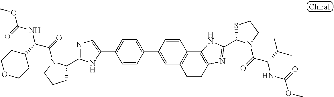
C1(C2=CC=C(C3=CC4=C(C=C3)C3=C(C=C4)N=C(C4SCCN4C(=O)C(C(C)C)NC(=O)OC)N3)C=C2)=CN=C(C2CCCN2C(=O)C(C2CCOCC2)NC(=O)OC)N1
